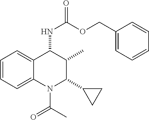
C1=CC=C2C(=C1)C(NC(OCC1=CC=CC=C1)=O)C(C)C(C1CC1)N2C(C)=O
